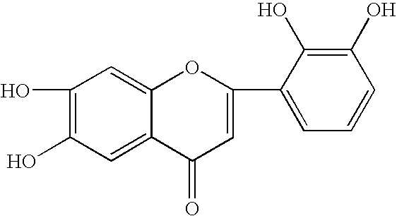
C1(O)=C(O)C=C2C(=C1)OC(C1=CC=CC(O)=C1O)=CC2=O
